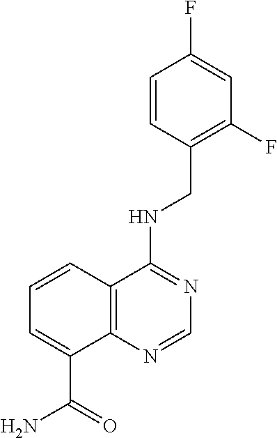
C1(F)=C(CNC2=NC=NC3=C2C=CC=C3C(=O)N)C=CC(F)=C1
